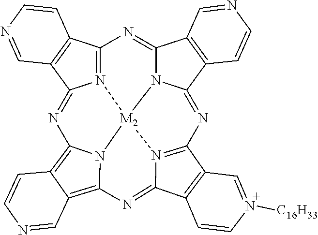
N12=C3C4=C(C1=NC1=C5C(=C6N1[M2]21N2C(=N3)C3=C(C2=NC2=N1C(=N6)C1=C2C=N([C16H33])C=C1)C=CN=C3)C=NC=C5)C=NC=C4
